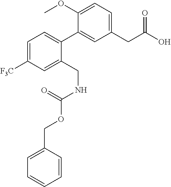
C1(CC(O)=O)=CC=C(OC)C(C2=CC=C([F3C])C=C2CNC(=O)OCC2=CC=CC=C2)=C1
